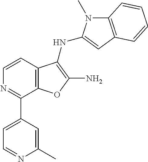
C1=CC2=C(C(C3=CC=NC(C)=C3)=N1)OC(N)=C2NC1=CC2=C(N1C)C=CC=C2
